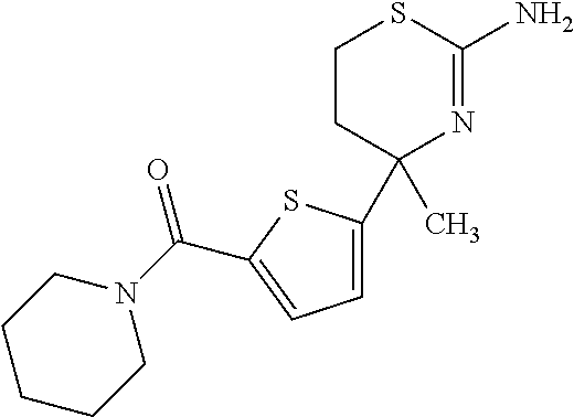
C1CC(C)(C2=CC=C(C(N3CCCCC3)=O)S2)N=C(N)S1
